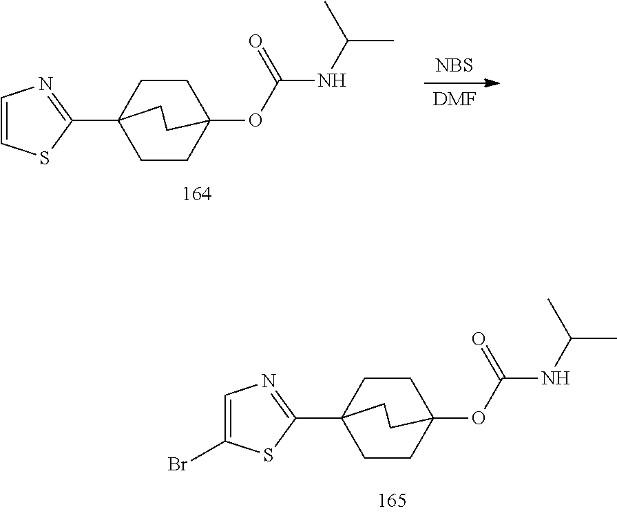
C1CC2(OC(=O)NC(C)C)CCC1(C1=NC=C(Br)S1)CC2.[DMF].[NBS].C1CC2(OC(=O)NC(C)C)CCC1(C1=NC=CS1)CC2
